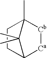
[Ca]1C2CCC(C)([Cb]1)C2(C)C
